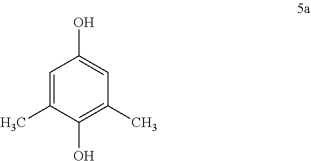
C1=C(C)C(O)=C(C)C=C1O
